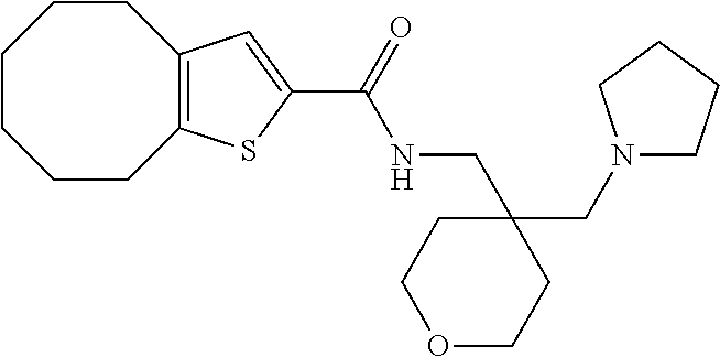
C1CCCC2=C(CC1)C=C(C(NCC1(CN3CCCC3)CCOCC1)=O)S2
